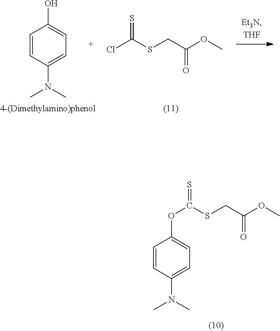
C1=CC(N(C)C)=CC=C1O.ClC(SCC(OC)=O)=S.O(C(SCC(OC)=O)=S)C1=CC=C(N(C)C)C=C1
